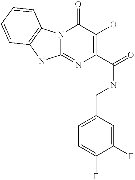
N12C(=NC(C(=O)NCC3=CC=C(F)C(F)=C3)=C(O)C1=O)NC1=C2C=CC=C1
